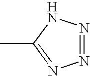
N1=NNC(C)=N1
